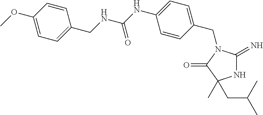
N1C(=N)N(CC2=CC=C(NC(NCC3=CC=C(OC)C=C3)=O)C=C2)C(=O)C1(C)CC(C)C
